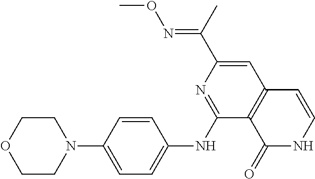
C1COCCN1C1=CC=C(NC2=NC(C(C)=NOC)=CC3=C2C(=O)NC=C3)C=C1
